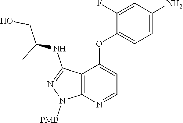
C1(F)=CC(N)=CC=C1OC1=CC=NC2=C1C(NC(CO)C)=NN2[PMB]
